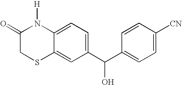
C12=CC(C(C3=CC=C([CN])C=C3)O)=CC=C1N([H])C(=O)CS2
